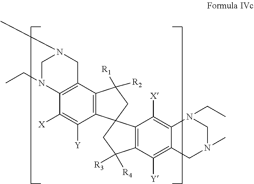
C12=C(C3=C(C([X])=C1[Y])N(CC)CN(C)C3)C([R1])([R2])CC21C2=C(C([Y])=C3CN(C)CN(CC)C3=C2[X])C([R4])([R3])C1
